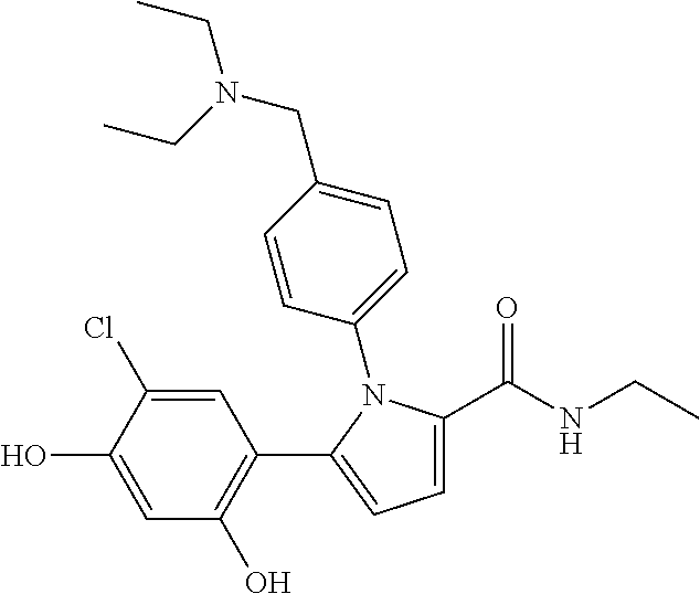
C1=C(C(NCC)=O)N(C2=CC=C(CN(CC)CC)C=C2)C(C2=C(O)C=C(O)C(Cl)=C2)=C1
